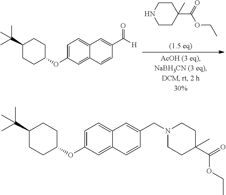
C1=C(OC2CCC(C(C)(C)C)CC2)C=C2C(=C1)C=C(CN1CCC(C(OCC)=O)(C)CC1)C=C2.C1=C(OC2CCC(C(C)(C)C)CC2)C=C2C(=C1)C=C(C(=O)[H])C=C2.C1CNCCC1(C(OCC)=O)C
